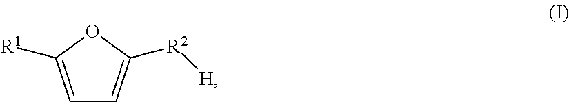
C1=C([R1])OC([R2][H])=C1
